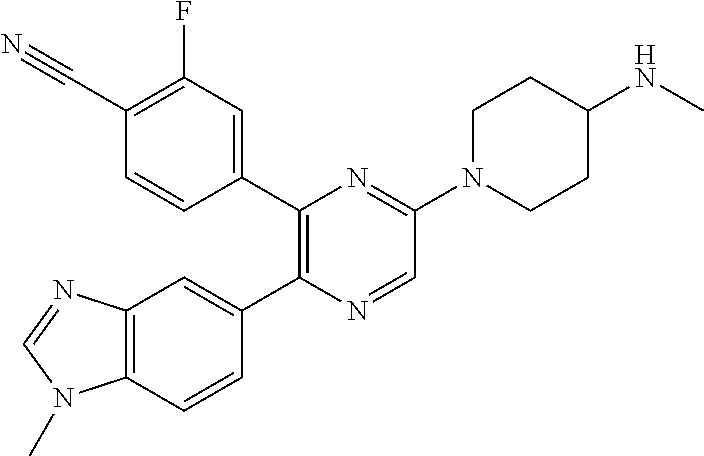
C1(C#N)=C(F)C=C(C2=C(C3=CC4=C(C=C3)N(C)C=N4)N=CC(N3CCC(NC)CC3)=N2)C=C1
